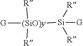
[G][(SiO)y]([Si]([R])([G])[R])([R])[R]
